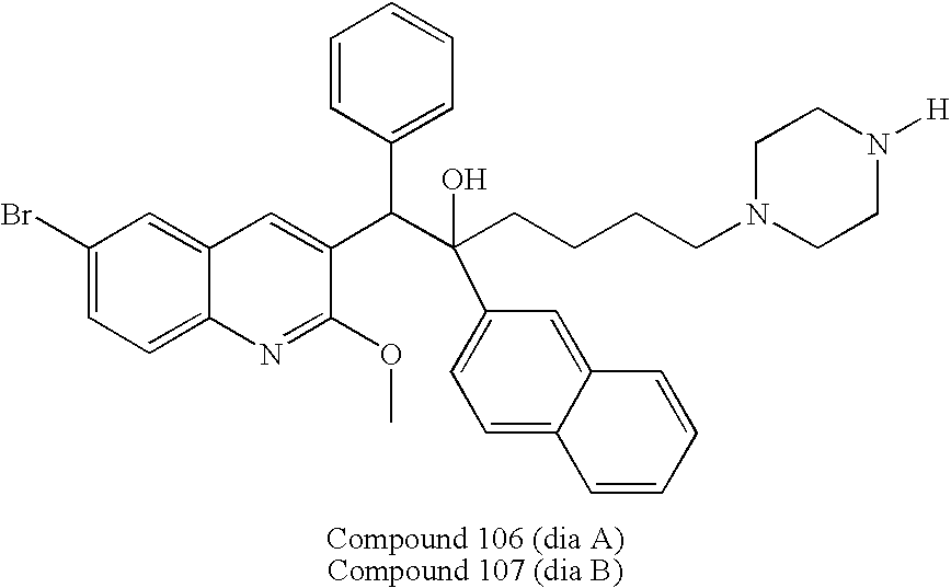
C1=CC(C(C(CCCCN2CCN([H])CC2)(O)C2=CC=C3C(=C2)C=CC=C3)C2=CC3=CC(Br)=CC=C3N=C2OC)=CC=C1
